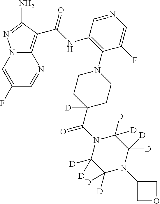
N12C(=C(C(NC3=C(N4CCC(C(N5C([D])([D])C([D])([D])N(C6COC6)C([D])([D])C5([D])[D])=O)([D])CC4)C(F)=CN=C3)=O)C(N)=N1)N=CC(F)=C2
